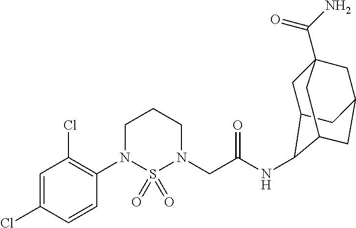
C1=C(Cl)C=CC(N2S(=O)(=O)N(CC(NC3C4CC5(C(N)=O)CC(CC3C5)C4)=O)CCC2)=C1Cl
